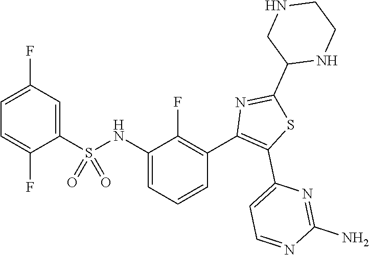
C1=C(F)C(S(NC2=CC=CC(C3=C(C4=CC=NC(N)=N4)SC(C4NCCNC4)=N3)=C2F)(=O)=O)=CC(F)=C1
